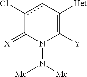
c1(Cl)cC([Het])=C([Y])N(N([Me])[Me])C1=[X]
